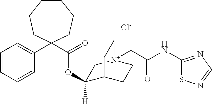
C1(OC(C2(C3=CC=CC=C3)CCCCCC2)=O)([H])C2CC[N+](CC(NC3=NC=NS3)=O)(C1)CC2.[Cl-]
